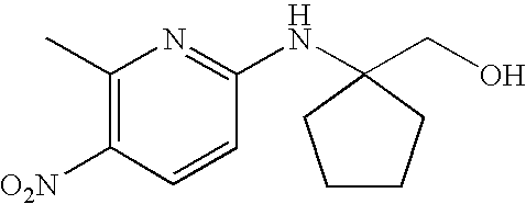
C1(C)=C([O2N])C=CC(NC2(CO)CCCC2)=N1
